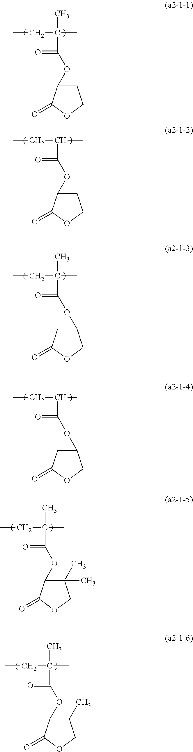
CCC(C(OC1CCOC1=O)=O)C.CCC(C)(C)C(OC1CCOC1=O)=O.CCC(C(OC1CC(=O)OC1)=O)(C)C.CCC(C(OC1CC(=O)OC1)=O)C.CCC(C(OC1C(C)(C)COC1=O)=O)(C)C.CCC(C(OC1C(C)COC1=O)=O)(C)C
